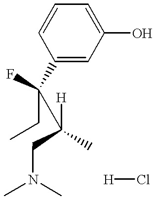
C1(O)=CC=CC(C(F)(CC)C([H])(CN(C)C)C)=C1.[H]Cl
